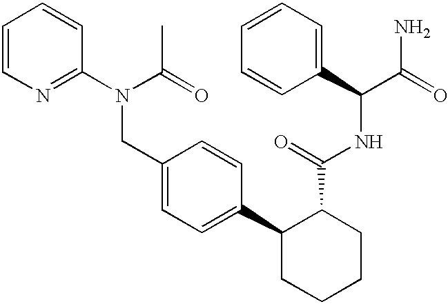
N1=C(N(C(=O)C)CC2=CC=C(C3CCCCC3C(=O)NC(C3=CC=CC=C3)C(N)=O)C=C2)C=CC=C1
